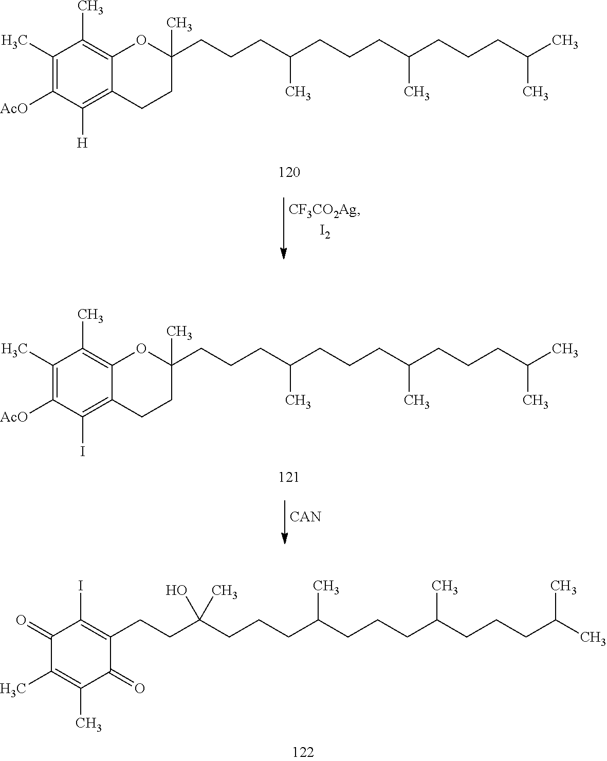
C1(CCCC(CCCC(CCCC(C)C)C)C)(C)OC2=C(C)C(C)=C([AcO])C([H])=C2CC1.C1(CCCC(CCCC(CCCC(C)C)C)C)(C)OC2=C(C)C(C)=C([AcO])C(I)=C2CC1.[CAN].C(C(CCCC(CCCC(CCCC(C)C)C)C)(O)C)CC1=C(I)C(=O)C(C)=C(C)C1=O
